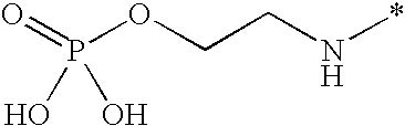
C(N*)COP(=O)(O)O
